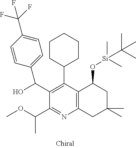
C1=CC(C(O)C2=C(C3CCCCC3)C3=C(N=C2C(OC)C)CC(C)(C)CC3O[Si](C(C)(C)C)(C)C)=CC=C1C(F)(F)F
